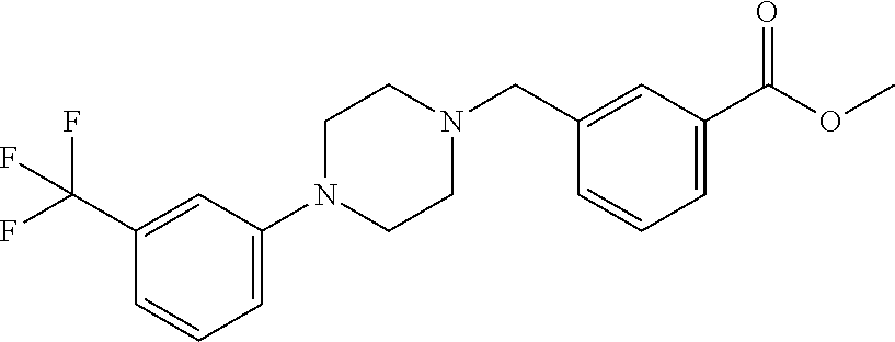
C1=C(N2CCN(CC3=CC(C(OC)=O)=CC=C3)CC2)C=C(C(F)(F)F)C=C1
